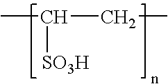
CC(CC)[SO3H]
